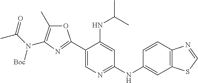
C1(C2=NC(N(C(=O)C)[Boc])=C(C)O2)=CN=C(NC2=CC3=C(C=C2)N=CS3)C=C1NC(C)C
